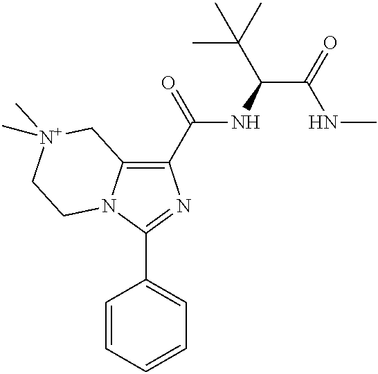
C1(C(=O)NC(C(NC)=O)C(C)(C)C)=C2N(C(C3=CC=CC=C3)=N1)CC[N+](C)(C)C2
